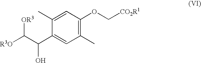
C1(C)=CC(OC[CO2R1])=C(C)C=C1C(C([R3O])[OR3])O
